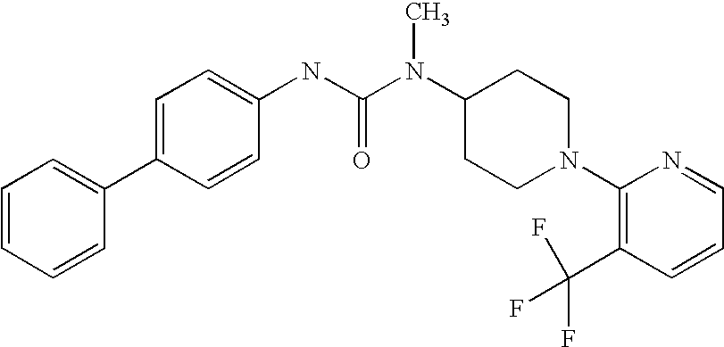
C1=CC=CC(C2=CC=C(NC(N(C3CCN(C4=C(C(F)(F)F)C=CC=N4)CC3)C)=O)C=C2)=C1
